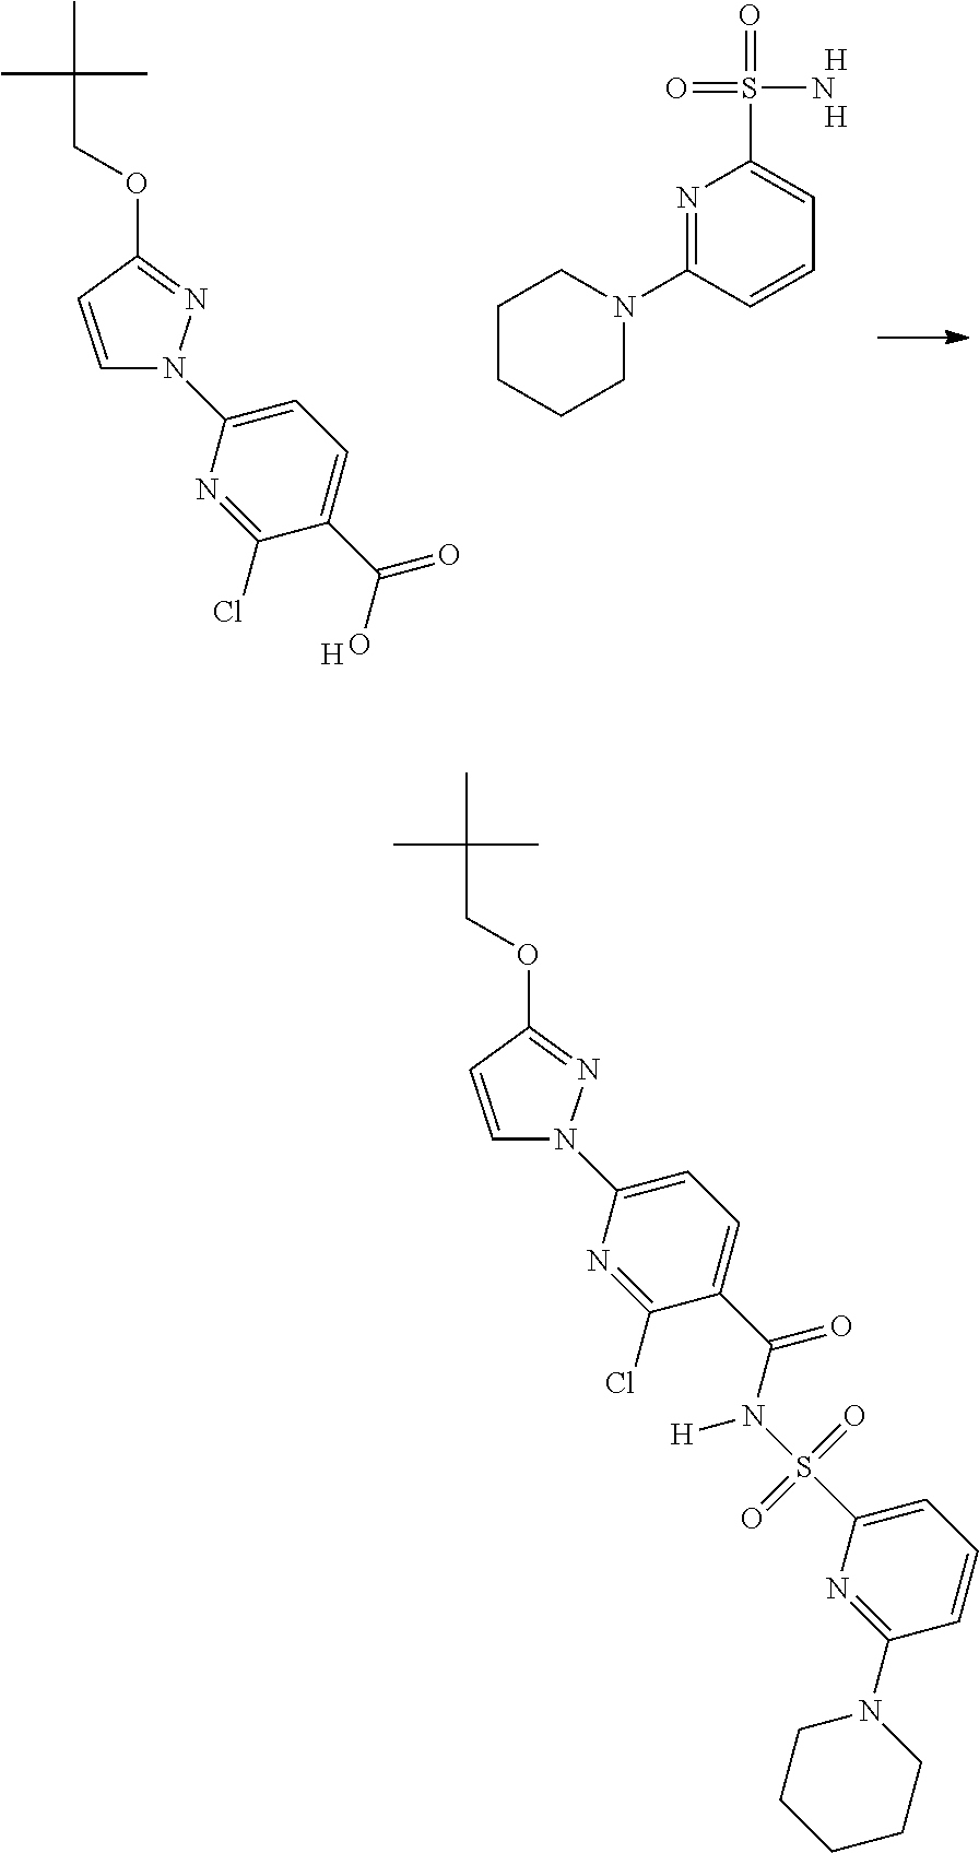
N1=C(N2CCCCC2)C=CC=C1S(=O)(=O)N.[H].[H].CC(COC1=NN(C2=CC=C(C(=O)O)C(Cl)=N2)C=C1)(C)C.[H].CC(COC1=NN(C2=CC=C(C(=O)N(S(C3=CC=CC(N4CCCCC4)=N3)(=O)=O)[H])C(Cl)=N2)C=C1)(C)C
